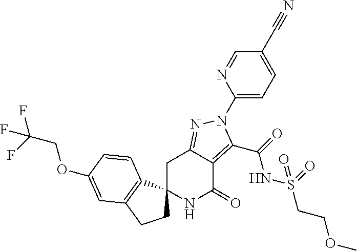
C1C2=NN(C3=CC=C(C#N)C=N3)C(C(=O)NS(CCOC)(=O)=O)=C2C(=O)NC12CCC1=C2C=CC(OCC(F)(F)F)=C1
